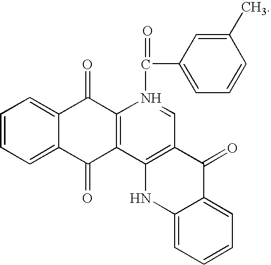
C1=CC=C2C(=C1)C(=O)C1=C(C2=O)C2=C(C=N1C(=O)C1=CC=CC(C)=C1)C(=O)C1=CC=CC=C1N2
